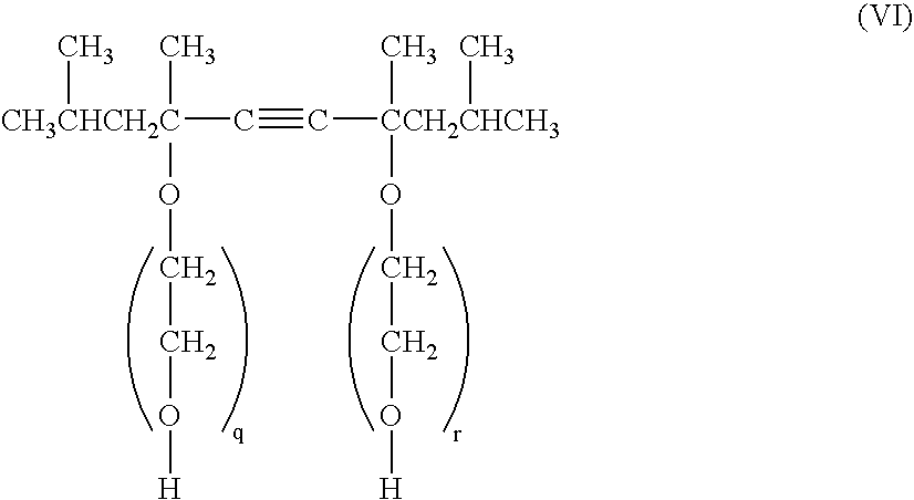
[CH3CHCH2C](C#C[CCH2CHCH3](OCCO[H])(C)C)(C)(OCCO[H])C
